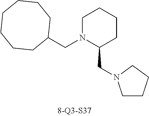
C(N1C(CN2CCCC2)CCCC1)C1CCCCCCC1
